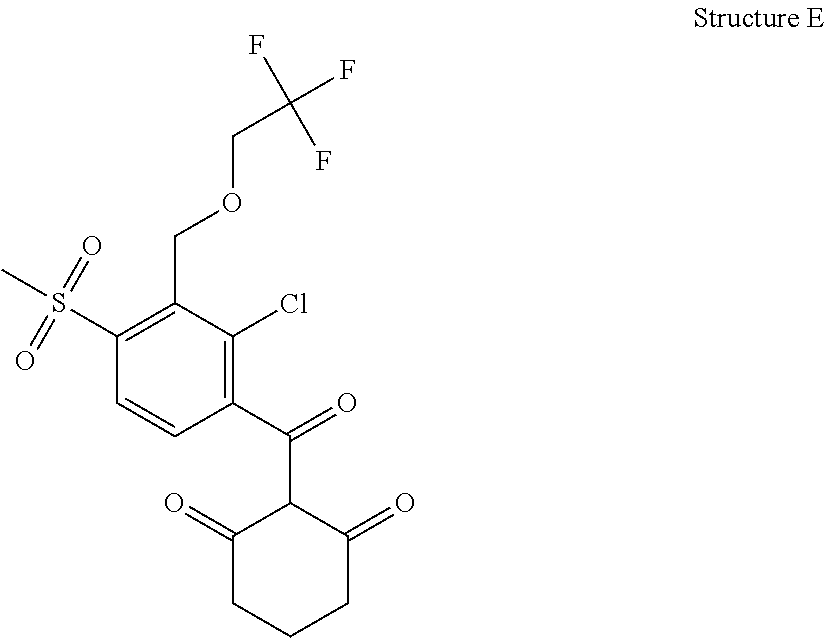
C1(=O)CCCC(=O)C1C(C1=C(Cl)C(COCC(F)(F)F)=C(S(C)(=O)=O)C=C1)=O
